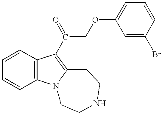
C1=CC=CC2=C1C(C(COC1=CC=CC(Br)=C1)=O)=C1N2CCNCC1
